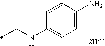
C1=C(N)C=CC(NCC)=C1.[2HCl]
